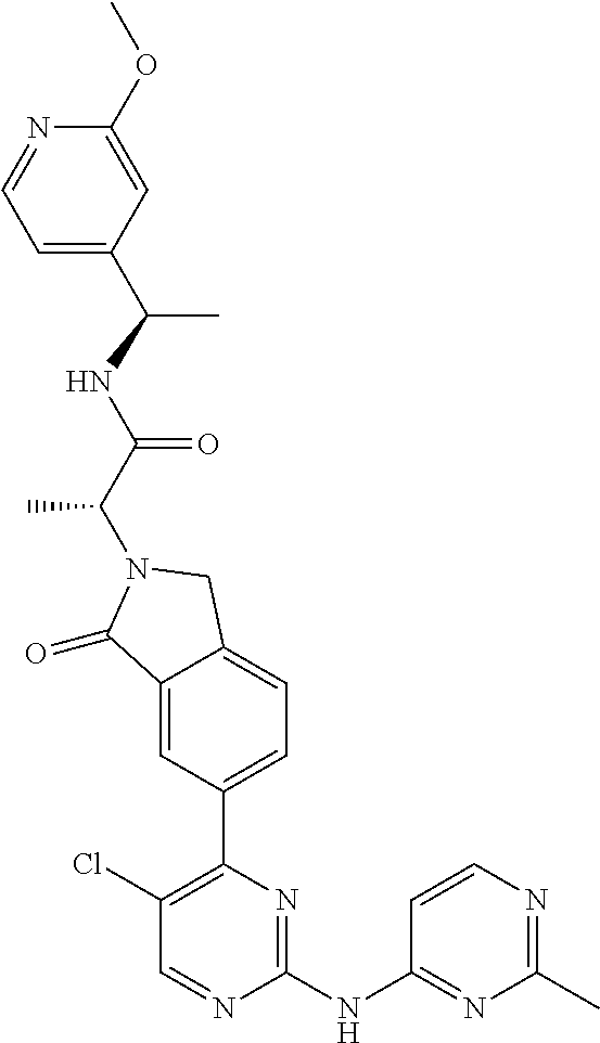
C1(=O)C2=CC(C3=C(Cl)C=NC(NC4=NC(C)=NC=C4)=N3)=CC=C2CN1C(C(NC(C)C1=CC=NC(OC)=C1)=O)C
